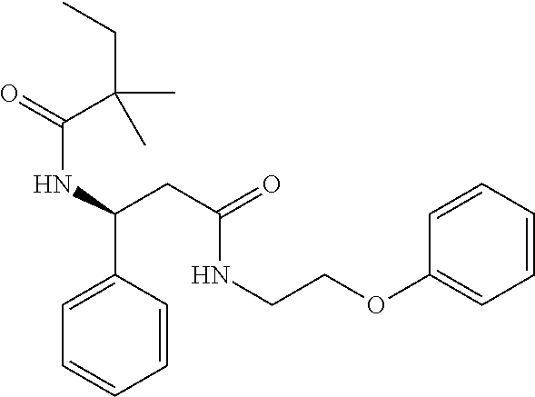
C1=C(C(CC(NCCOC2=CC=CC=C2)=O)NC(=O)C(CC)(C)C)C=CC=C1
